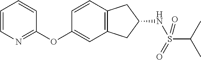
C1=CN=C(OC2=CC3=C(C=C2)CC(NS(C(C)C)(=O)=O)C3)C=C1
